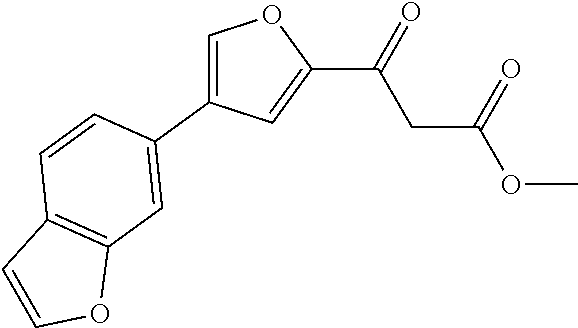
C1=C(C2=CC3=C(C=C2)C=CO3)C=C(C(=O)CC(OC)=O)O1
